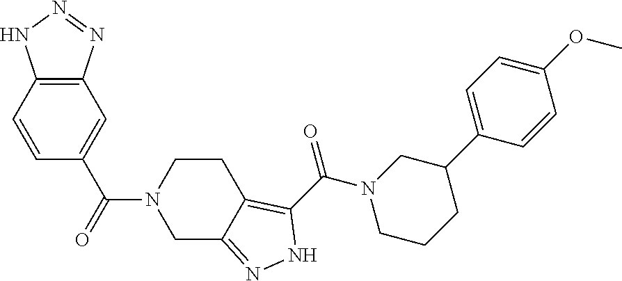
C12=C(C=CC(C(=O)N3CC4=NNC(C(N5CCCC(C6=CC=C(OC)C=C6)C5)=O)=C4CC3)=C1)NN=N2
